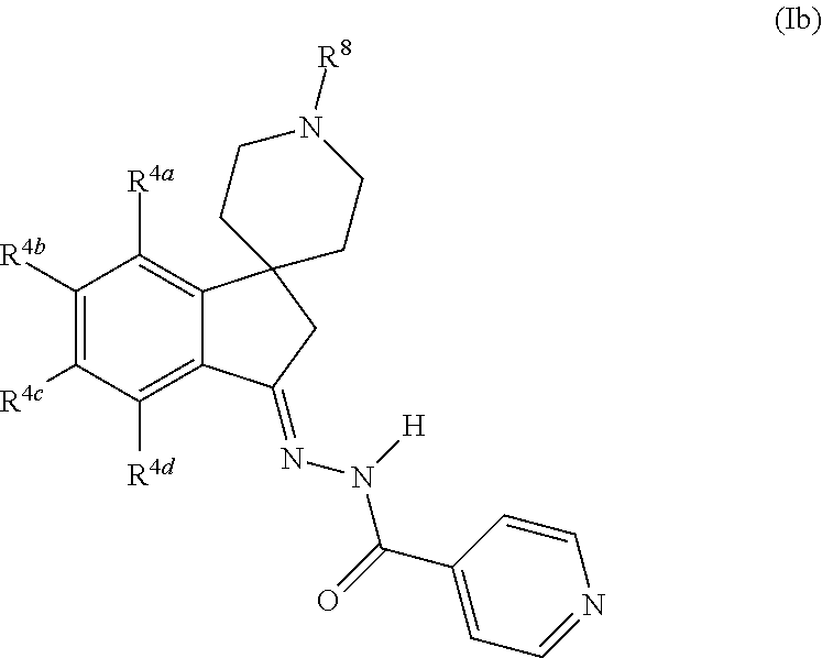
C1([R4b])=C([R4c])C([R4d])=C2C(=C1[R4a])C1(CC2=NN(C(C2=CC=NC=C2)=O)[H])CCN([R8])CC1
